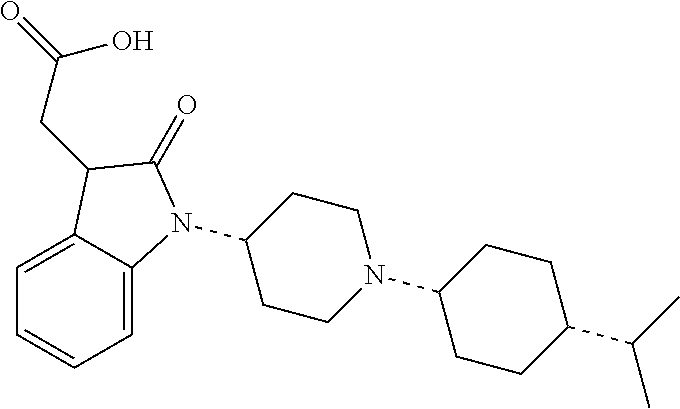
C1(N2C3=CC=CC=C3C(CC(O)=O)C2=O)CCN(C2CCC(C(C)C)CC2)CC1
